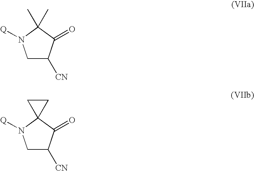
C1C([CN])C(=O)C(C)(C)N1[Q].C1C([CN])C(=O)C2(N1[Q])CC2
